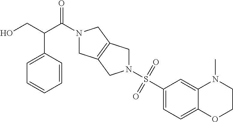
N1(S(C2=CC=C3C(=C2)N(C)CCO3)(=O)=O)CC2=C(C1)CN(C(C(CO)C1=CC=CC=C1)=O)C2
